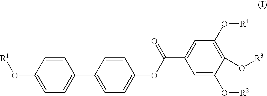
C1(C2=CC=C(OC(C3=CC(O[R4])=C(O[R3])C(O[R2])=C3)=O)C=C2)=CC=C(O[R1])C=C1
